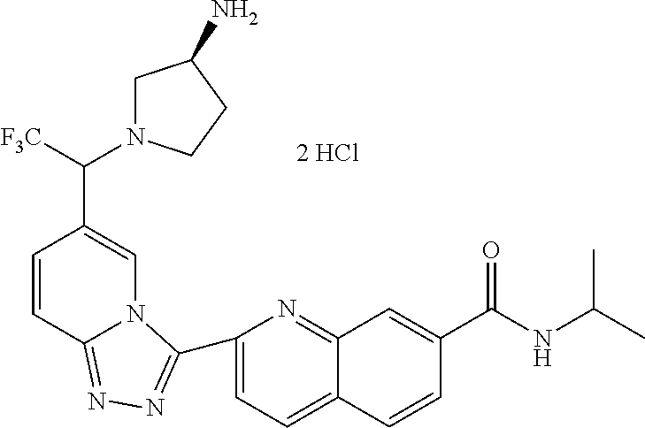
C1=C(C2=NN=C3C=CC(C([F3C])N4CC(N)CC4)=CN32)N=C2C(=C1)C=CC(C(NC(C)C)=O)=C2
